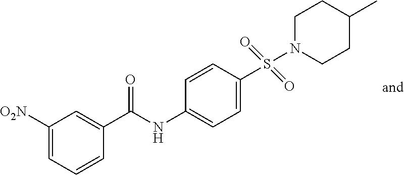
C1([O2N])=CC=CC(C(NC2=CC=C(S(N3CCC(C)CC3)(=O)=O)C=C2)=O)=C1
